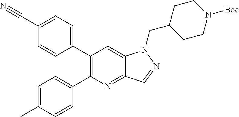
C1(C2=CC=C(C#N)C=C2)=C(C2=CC=C(C)C=C2)N=C2C(=C1)N(CC1CCN([Boc])CC1)N=C2
